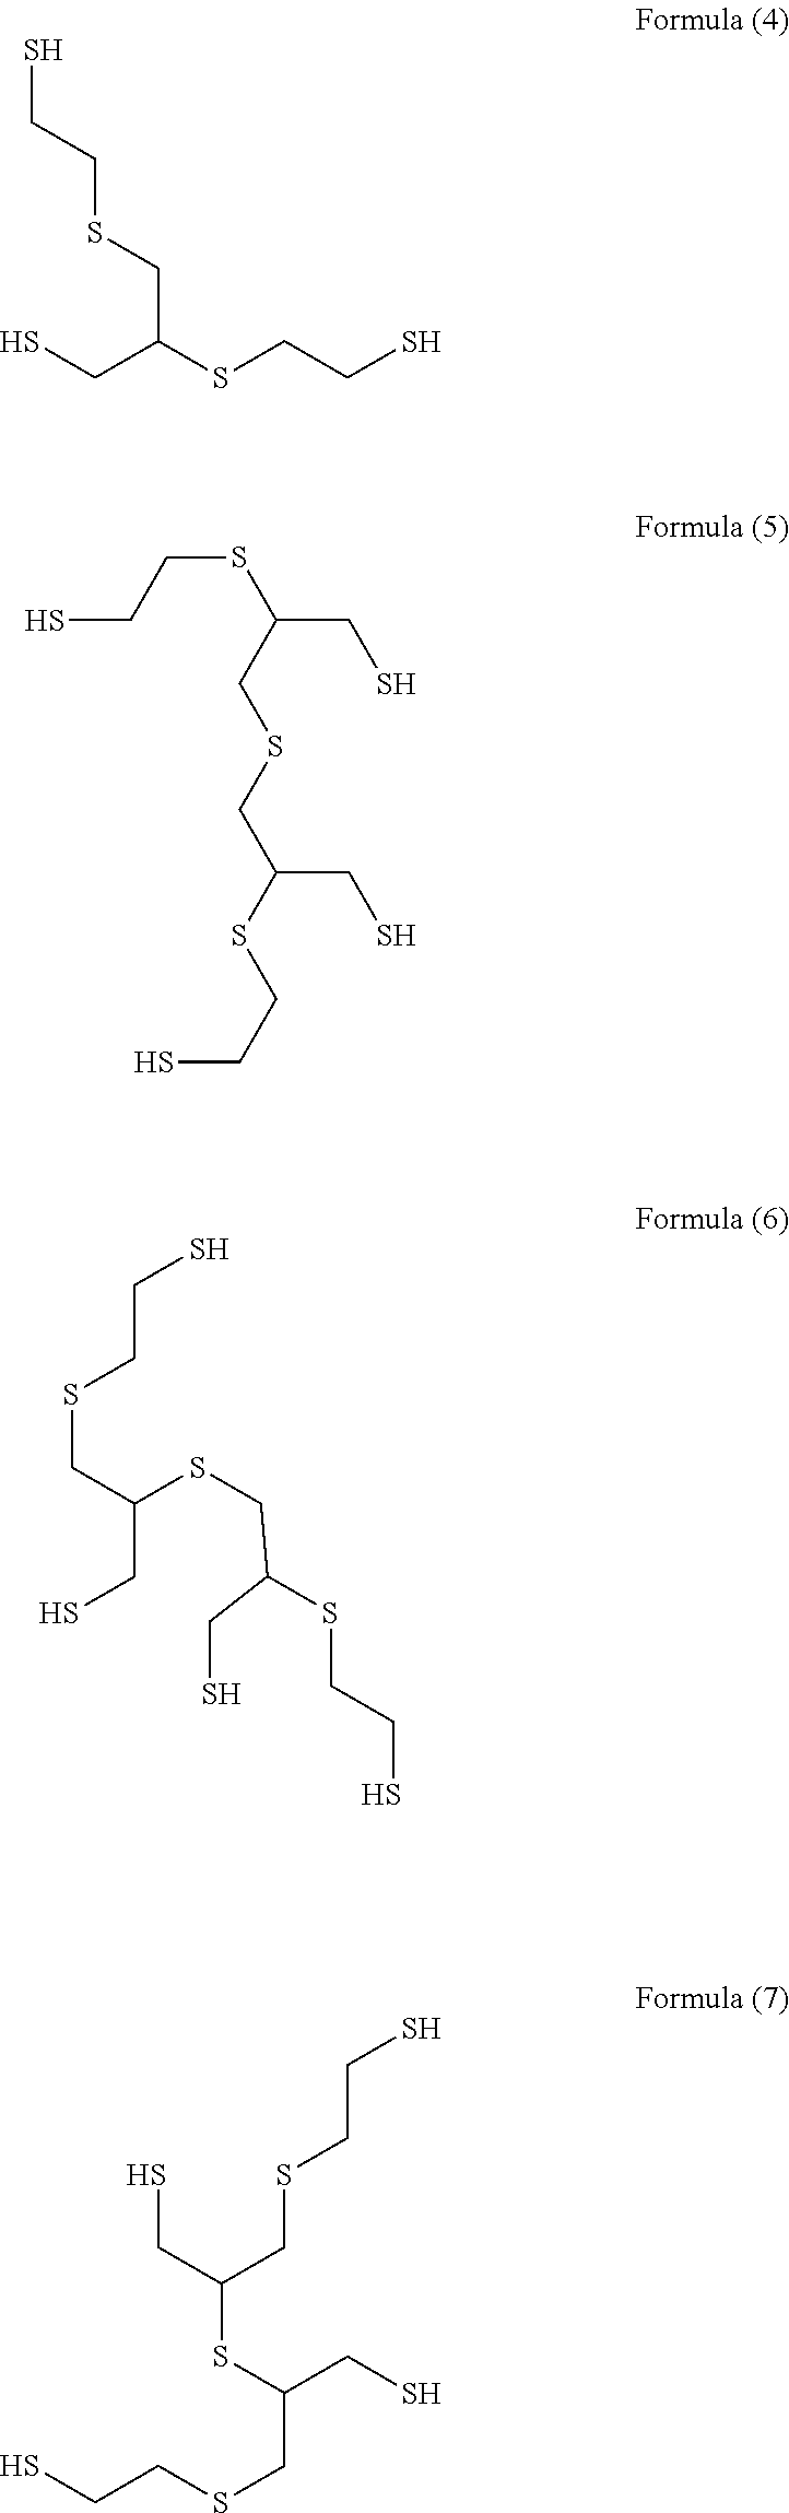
SCC(SCCS)CSCCS.SCCSC(CS)CSCC(SCCS)CS.SCCSCC(SCC(SCCS)CS)CS.SCCSCC(CS)SC(CS)CSCCS
